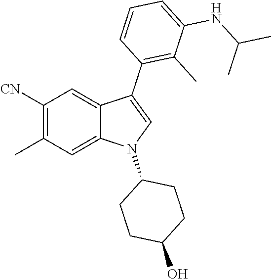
C1([CN])=C(C)C=C2C(=C1)C(C1=C(C)C(NC(C)C)=CC=C1)=CN2C1CCC(O)CC1
